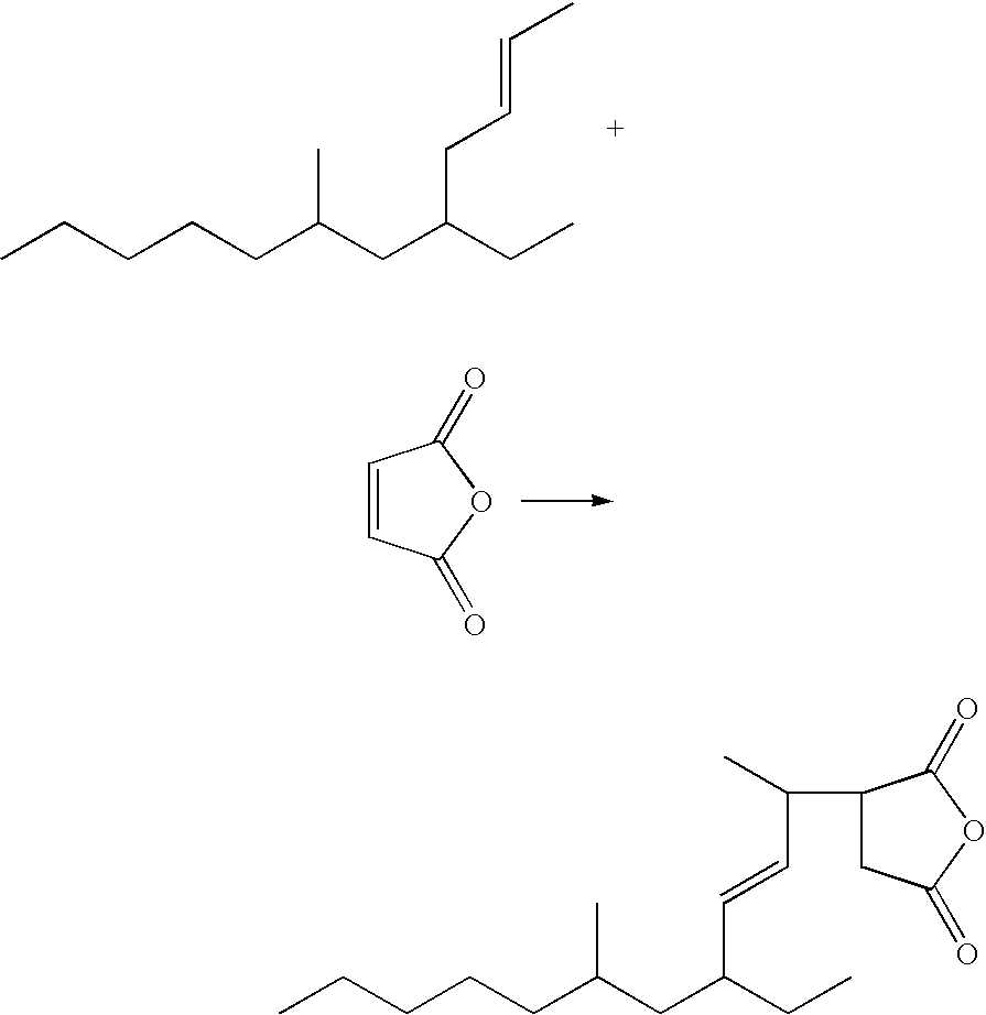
CCCCCC(CC(CC)CC=CC)C.C1=CC(=O)OC1=O.CCCCCC(CC(CC)C=CC(C1CC(=O)OC1=O)C)C
